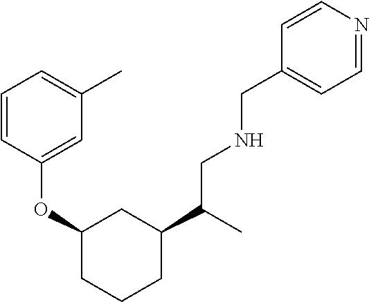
C1(C(CNCC2=CC=NC=C2)C)CC(OC2=CC(C)=CC=C2)CCC1
